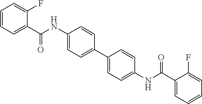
C1=CC=C(C(NC2=CC=C(C3=CC=C(NC(=O)C4=CC=CC=C4F)C=C3)C=C2)=O)C(F)=C1
